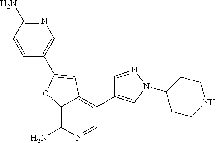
C1=CC(N)=NC=C1C1=CC2=C(C3=CN(C4CCNCC4)N=C3)C=NC(N)=C2O1
